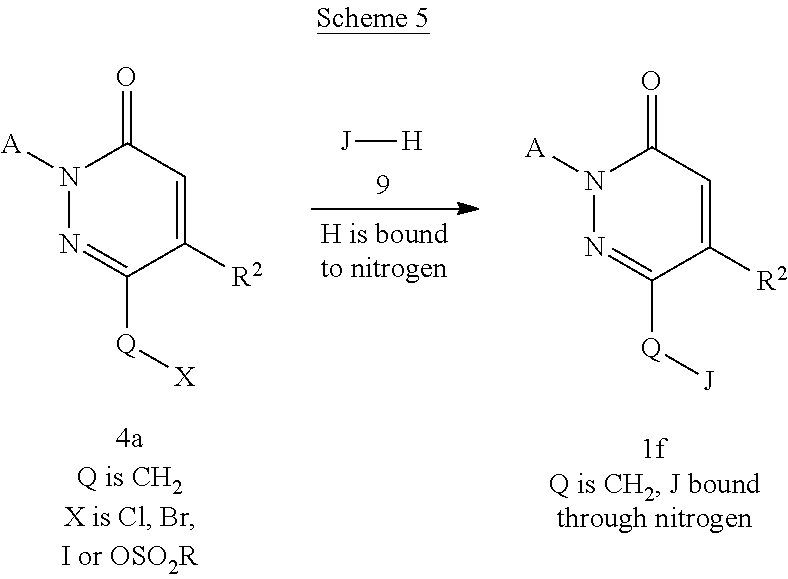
N1([A])N=C([Q][X])C([R2])=CC1=O.[J][H].N1([A])N=C([Q][J])C([R2])=CC1=O
